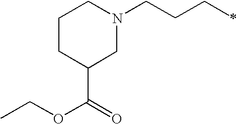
C1C(C(OCC)=O)CN(CCCC)CC1
